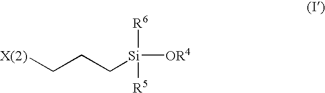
[X(2)]CCC[Si]([OR4])([R6])[R5]
